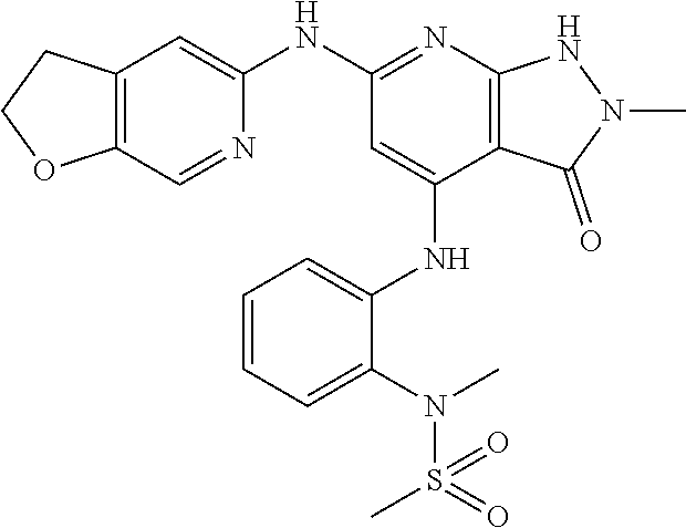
C1(NC2=NC3=C(C(NC4=CC=CC=C4N(S(=O)(C)=O)C)=C2)C(=O)N(C)N3)=CC2=C(C=N1)OCC2
